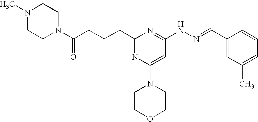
C(CCCC1=NC(N2CCOCC2)=CC(NN=CC2=CC(C)=CC=C2)=N1)(=O)N1CCN(C)CC1
